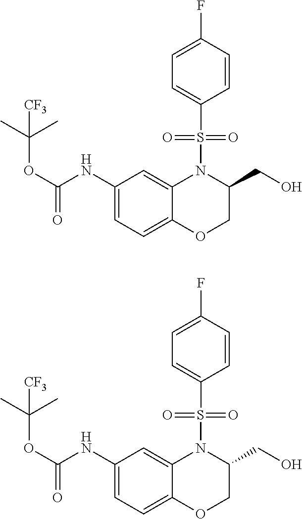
C1(NC(OC(C)(C)[CF3])=O)=CC=C2C(=C1)N(S(C1=CC=C(F)C=C1)(=O)=O)C(CO)CO2.C1(NC(OC(C)(C)[CF3])=O)=CC=C2C(=C1)N(S(C1=CC=C(F)C=C1)(=O)=O)C(CO)CO2
